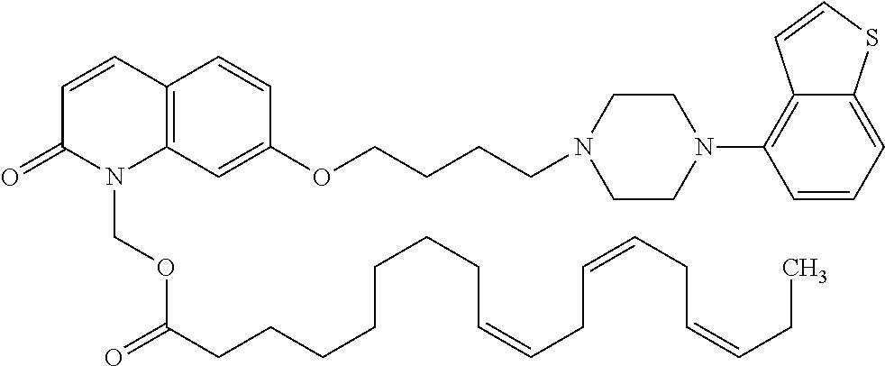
C1=CC2=C(N(COC(CCCCCCCC=CCC=CCC=CCC)=O)C1=O)C=C(OCCCCN1CCN(C3=C4C(=CC=C3)SC=C4)CC1)C=C2
